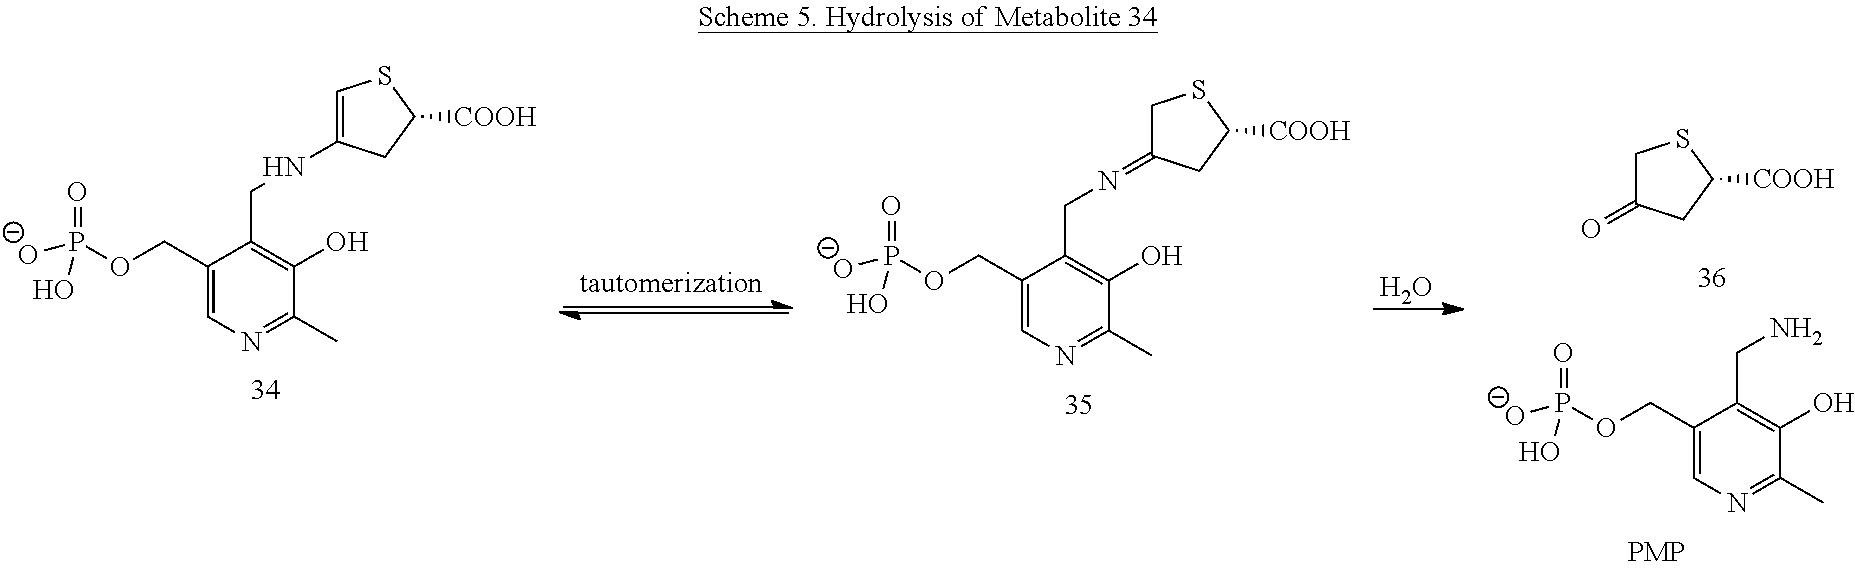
C1(COP([O-])(=O)O)=CN=C(C)C(O)=C1CNC1=CSC([COOH])C1.O=C1CSC([COOH])C1.C1(COP([O-])(=O)O)=CN=C(C)C(O)=C1CN.C1(COP([O-])(=O)O)=CN=C(C)C(O)=C1CN=C1CSC([COOH])C1.O
